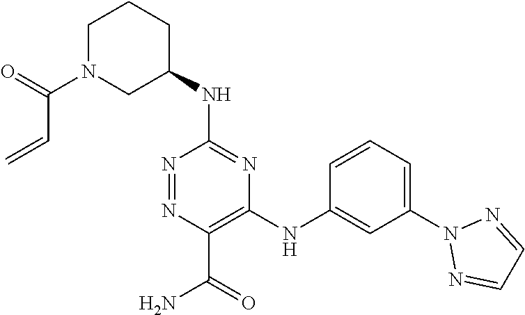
C1(NC2=NC(NC3=CC(N4N=CC=N4)=CC=C3)=C(C(=O)N)N=N2)CCCN(C(C=C)=O)C1
